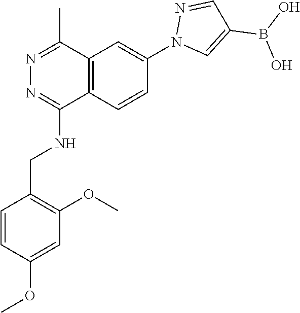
O(C)C1=CC(OC)=C(CNC2=NN=C(C)C3=C2C=CC(N2C=C(B(O)O)C=N2)=C3)C=C1
